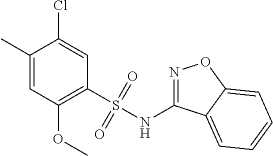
C1(C)=CC(OC)=C(S(NC2=NOC3=CC=CC=C23)(=O)=O)C=C1Cl
